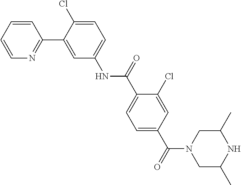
C1=CC=CN=C1C1=CC(NC(C2=CC=C(C(N3CC(C)NC(C)C3)=O)C=C2Cl)=O)=CC=C1Cl
